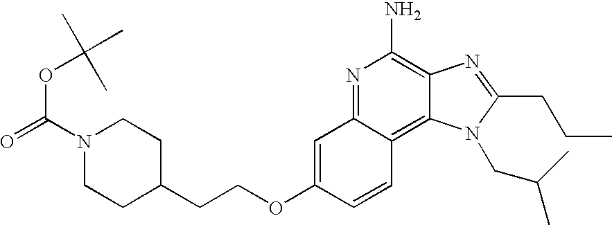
C1=C(OCCC2CCN(C(=O)OC(C)(C)C)CC2)C=CC2=C3C(=C(N)N=C12)N=C(CCC)N3CC(C)C
